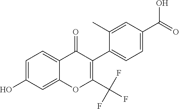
C1=C(O)C=C2C(=C1)C(=O)C(C1=CC=C(C(=O)O)C=C1C)=C(C(F)(F)F)O2
